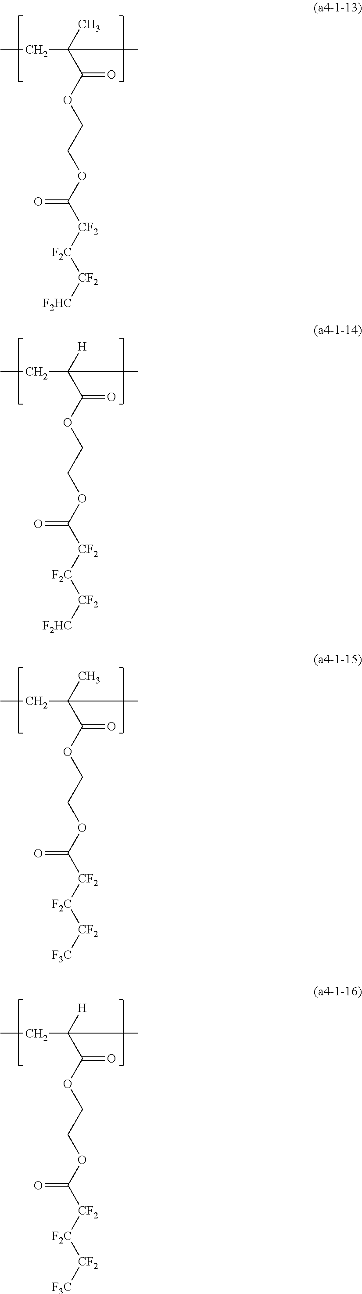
CCC(C(OCCOC([CF2][F2C][CF2][F2HC])=O)=O)(C)C.CCC(C(OCCOC([CF2][F2C][CF2][F2HC])=O)=O)([H])C.CCC(C(OCCOC([CF2][F2C][CF2][F3C])=O)=O)(C)C.CCC(C(OCCOC([CF2][F2C][CF2][F3C])=O)=O)([H])C
